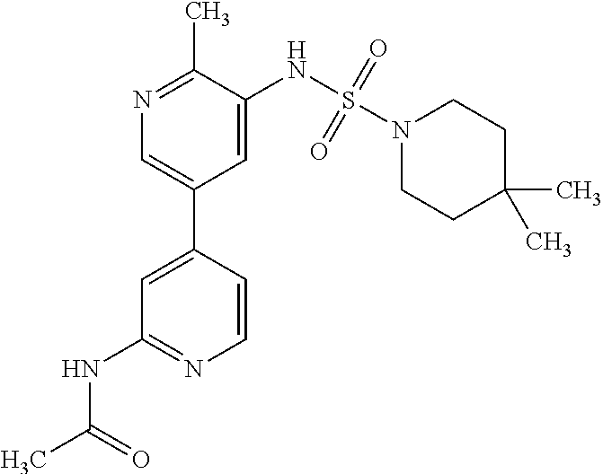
N1=C(C)C(NS(N2CCC(C)(C)CC2)(=O)=O)=CC(C2=CC(NC(C)=O)=NC=C2)=C1
